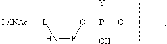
[GalNAc][L]NFOP(=[Y])(OC(C)(C)C)O
